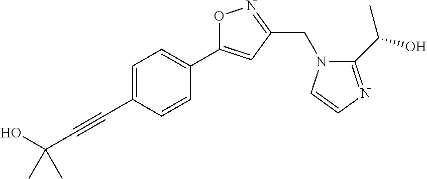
C1=C(C#CC(O)(C)C)C=CC(C2=CC(CN3C(C(O)C)=NC=C3)=NO2)=C1
